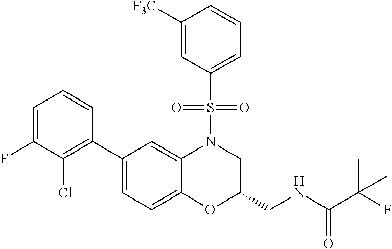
C1=C(F)C(Cl)=C(C2=CC=C3C(=C2)N(S(C2=CC=CC([F3C])=C2)(=O)=O)CC(CNC(=O)C(C)(C)F)O3)C=C1
